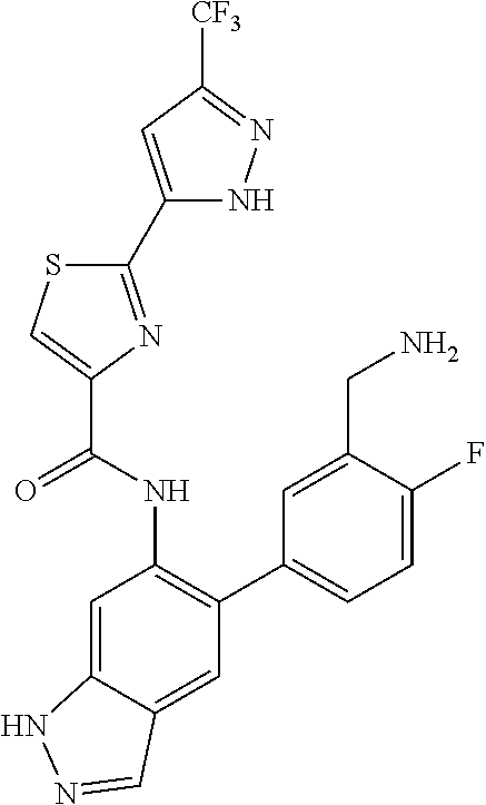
C1(C2=NC(C(NC3=C(C4=CC=C(F)C(CN)=C4)C=C4C(=C3)NN=C4)=O)=CS2)=CC([CF3])=NN1
